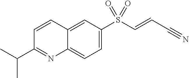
C12=CC(S(C=CC#N)(=O)=O)=CC=C1N=C(C(C)C)C=C2
